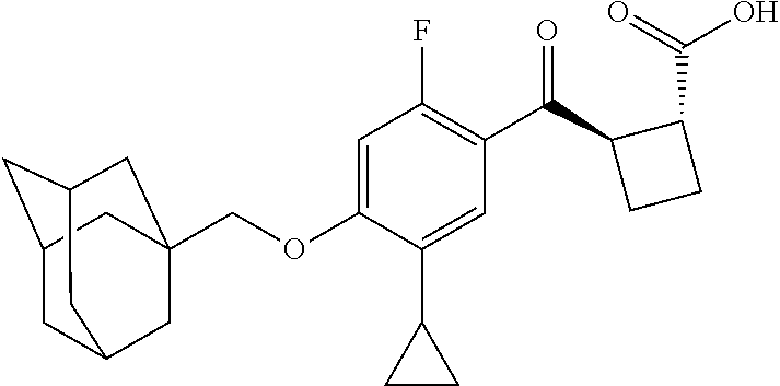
C1C2CC3CC(COC4=CC(F)=C(C(C5CCC5C(=O)O)=O)C=C4C4CC4)(CC1C3)C2
